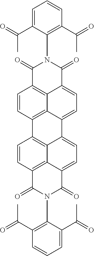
C1=C(C(=O)C)C(N2C(=O)C3=C4C5=C(C=C3)C3=C6C7=C(C=C3)C(=O)N(C3=C(C(=O)C)C=CC=C3C(=O)C)C(=O)C7=CC=C6C5=CC=C4C2=O)=C(C(=O)C)C=C1
